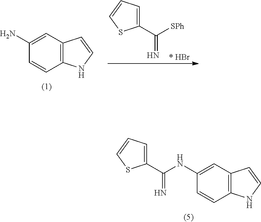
C1=C(NC(=N)C2=CC=CS2)C=CC2=C1C=CN2.C1=C(N)C=CC2=C1C=CN2.C1(C([SPh])=N)=CC=CS1
